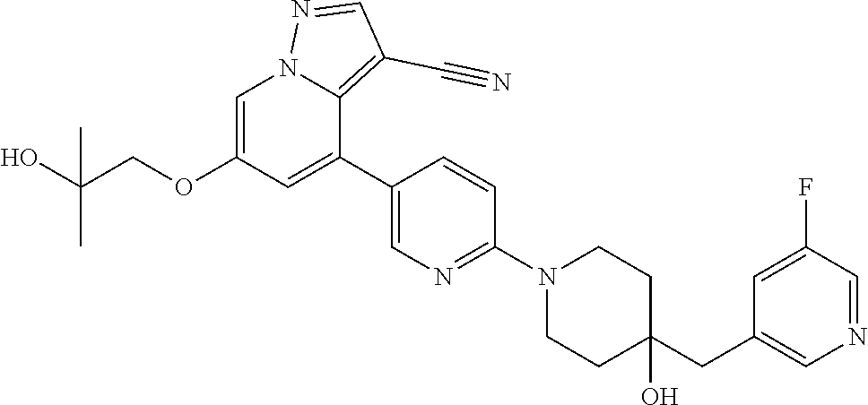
C1=C(OCC(O)(C)C)C=C(C2=CN=C(N3CCC(CC4=CN=CC(F)=C4)(O)CC3)C=C2)C2=C(C#N)C=NN12
